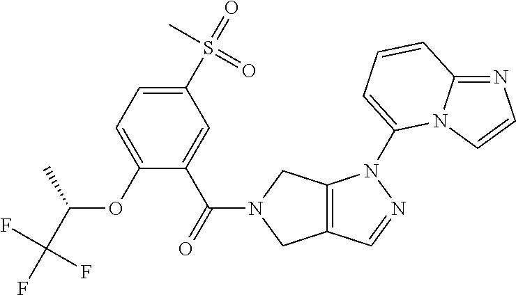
O(C1=CC=C(S(=O)(C)=O)C=C1C(=O)N1CC2=C(C1)N(C1=CC=CC3=NC=CN31)N=C2)C(C(F)(F)F)C
